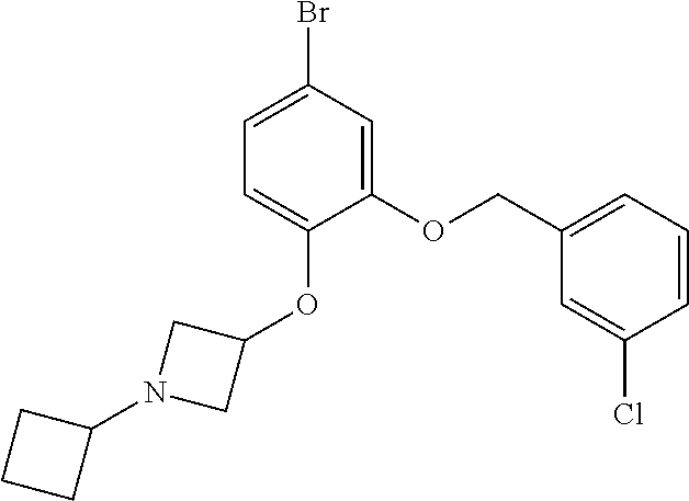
C1(OCC2=CC=CC(Cl)=C2)=CC(Br)=CC=C1OC1CN(C2CCC2)C1
